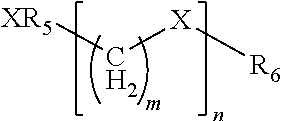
[XR5]C[X][R6]
